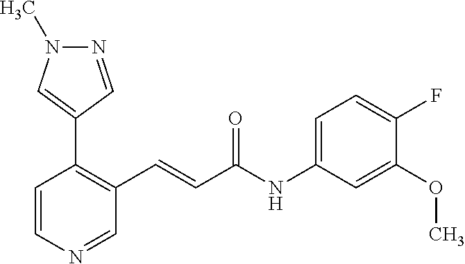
N1=CC(C2=C(C=CC(NC3=CC=C(F)C(OC)=C3)=O)C=NC=C2)=CN1C
